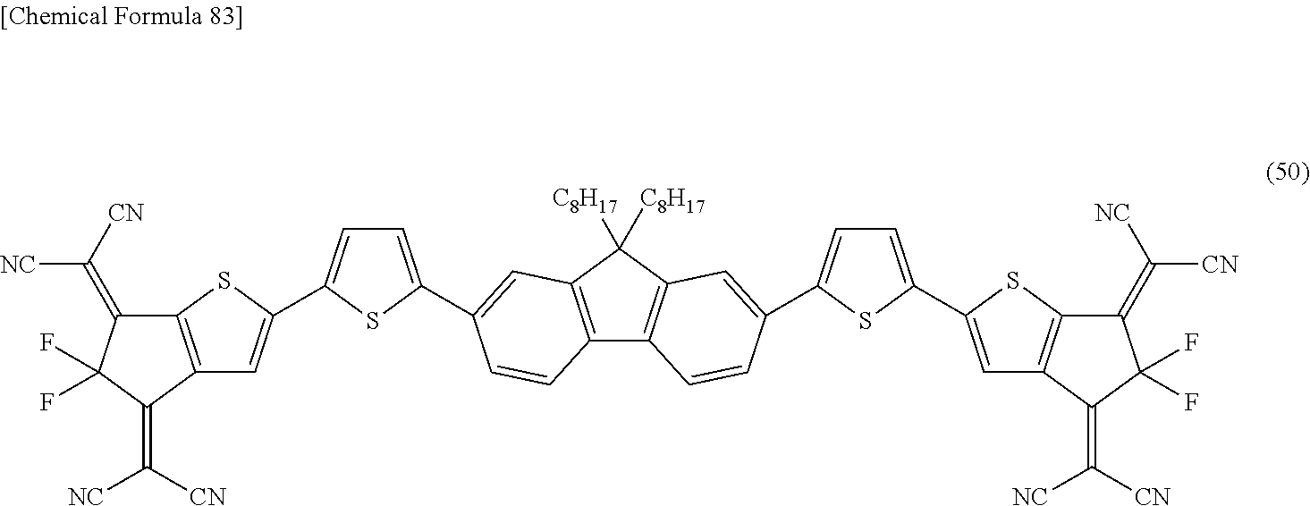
C12=C(C(=C([NC])[CN])C(F)(F)C1=C([CN])[NC])C=C(C1=CC=C(C3=CC4=C(C5=C(C4([C8H17])[C8H17])C=C(C4=CC=C(C6=CC7=C(S6)C(=C([NC])[CN])C(F)(F)C7=C([CN])[NC])S4)C=C5)C=C3)S1)S2
